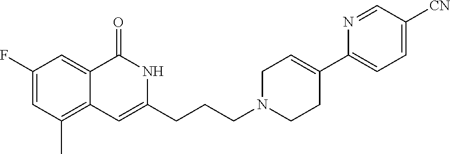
C1(F)=CC(C)=C2C(=C1)C(=O)NC(CCCN1CCC(C3=CC=C([CN])C=N3)=CC1)=C2
